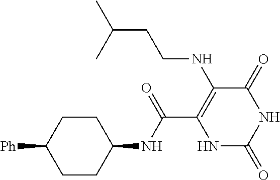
C(C1=C(NCCC(C)C)C(=O)NC(=O)N1)(=O)NC1CCC([Ph])CC1
